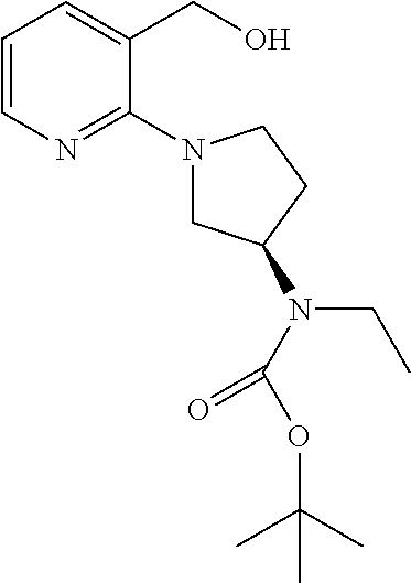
C1=CN=C(N2CC(N(C(OC(C)(C)C)=O)CC)CC2)C(CO)=C1
